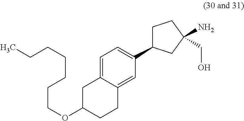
C1=C2C(=CC(C3CCC(N)(CO)C3)=C1)CCC(OCCCCCCC)C2
